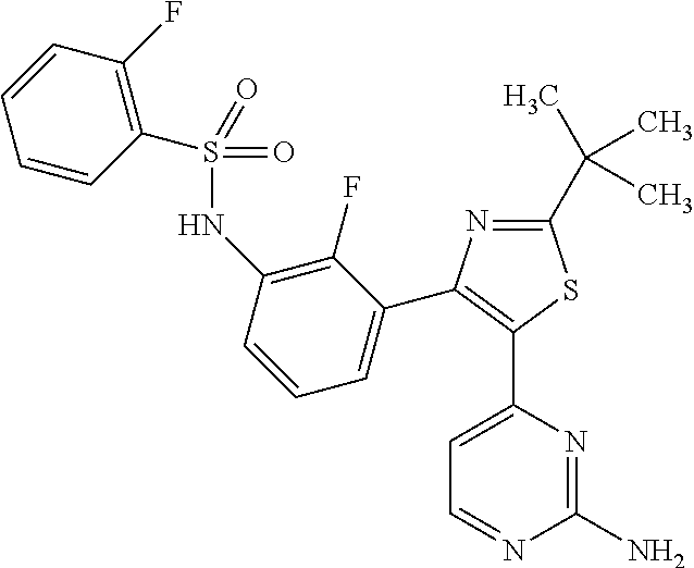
C1=CC(S(=O)(=O)NC2=C(F)C(C3=C(C4=CC=NC(N)=N4)SC(C(C)(C)C)=N3)=CC=C2)=C(F)C=C1
